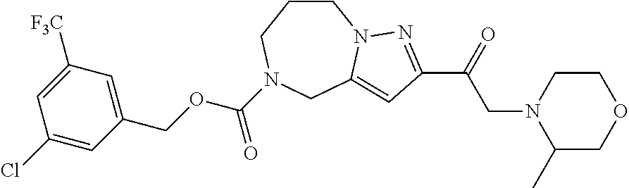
C1(COC(N2CCCN3C(=CC(C(CN4C(C)COCC4)=O)=N3)C2)=O)=CC([F3C])=CC(Cl)=C1
